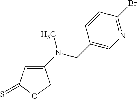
C1(N(CC2=CN=C(Br)C=C2)C)=CC(=S)OC1
